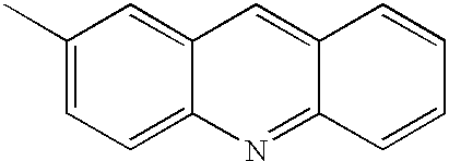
C1(C)=CC=C2C(=C1)C=C1C(=N2)C=CC=C1
